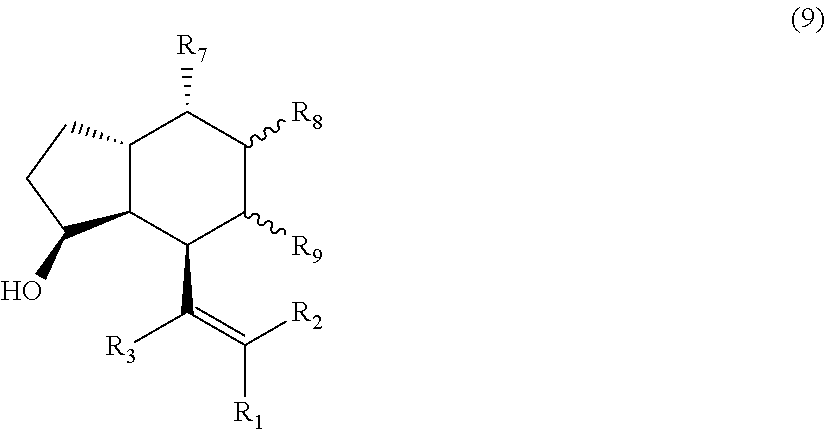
C12C(C(C([R3])=C([R2])[R1])C([R9])C([R8])C1[R7])C(O)CC2
